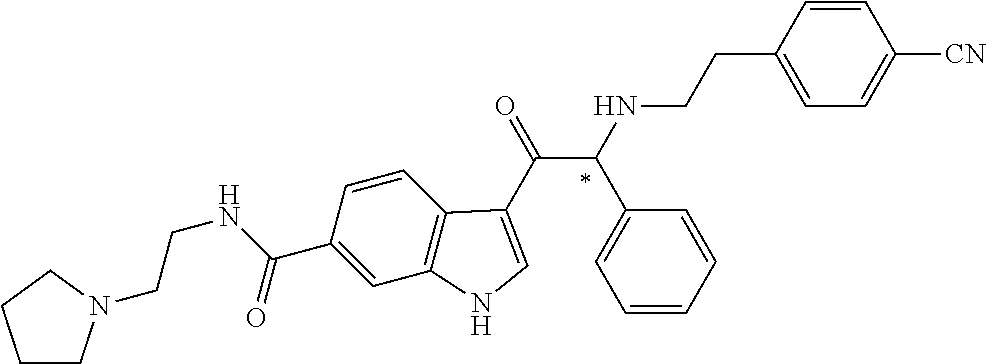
C1(C(NCCN2CCCC2)=O)=CC2=C(C=C1)C(C(=O)C(NCCC1=CC=C([CN])C=C1)C1=CC=CC=C1)=CN2
